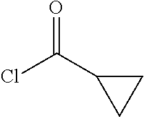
O=C(C1CC1)Cl
